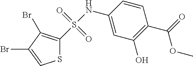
C1(NS(=O)(=O)C2=C(Br)C(Br)=CS2)=CC(O)=C(C(OC)=O)C=C1
